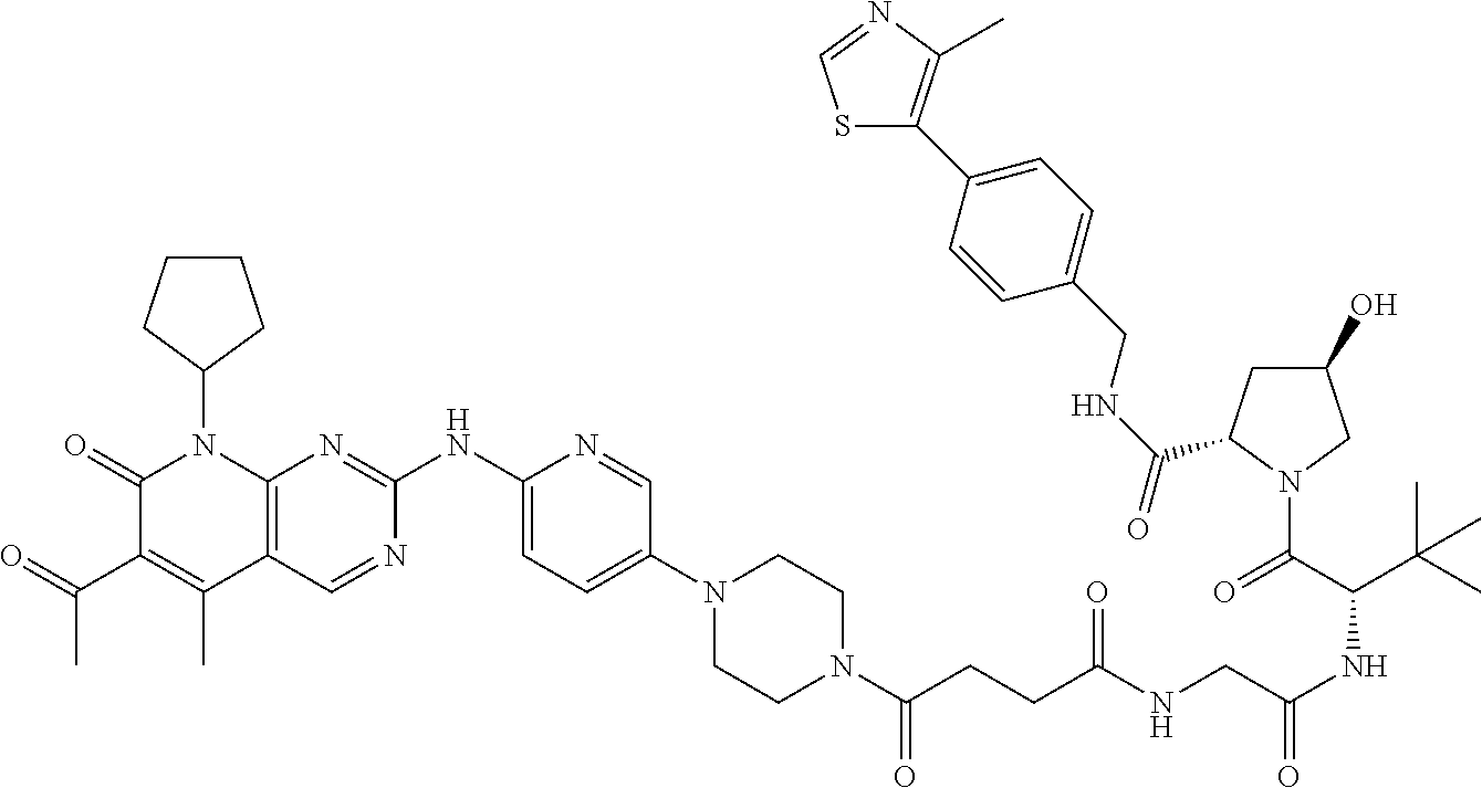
C1(=O)C(C(C)=O)=C(C)C2=C(N1C1CCCC1)N=C(NC1=CC=C(N3CCN(C(CCC(NCC(NC(C(=O)N4CC(O)CC4C(NCC4=CC=C(C5=C(C)N=CS5)C=C4)=O)C(C)(C)C)=O)=O)=O)CC3)C=N1)N=C2
